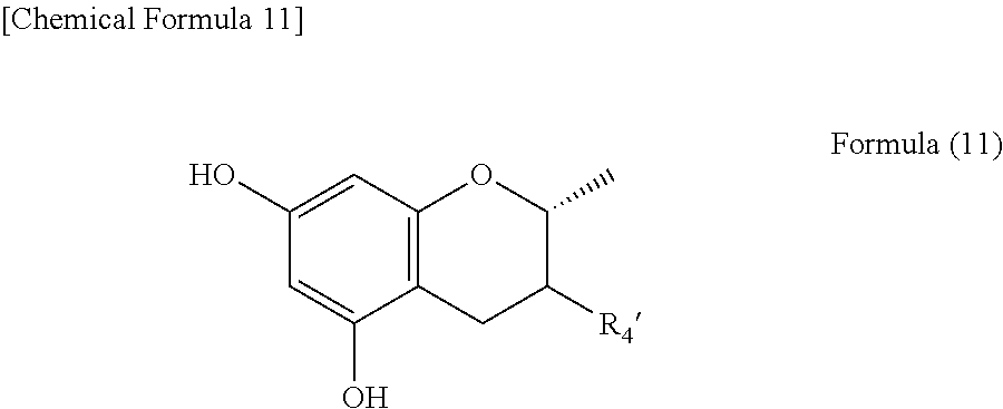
C1(O)=CC2=C(C(O)=C1)CC([R4])C(C)O2
